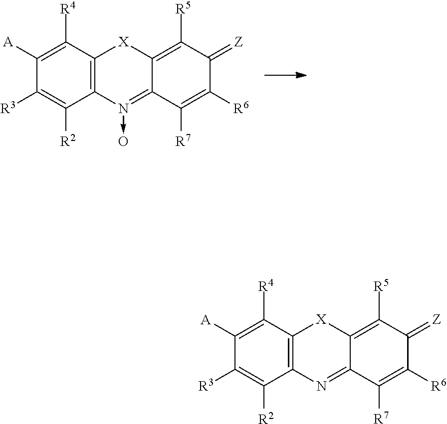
C1([A])=C([R4])C2=C(C([R2])=C1[R3])N(->O)=C1C(=C([R5])C(=[Z])C([R6])=C1[R7])[X]2.C1([A])=C([R4])C2=C(C([R2])=C1[R3])N=C1C(=C([R5])C(=[Z])C([R6])=C1[R7])[X]2
